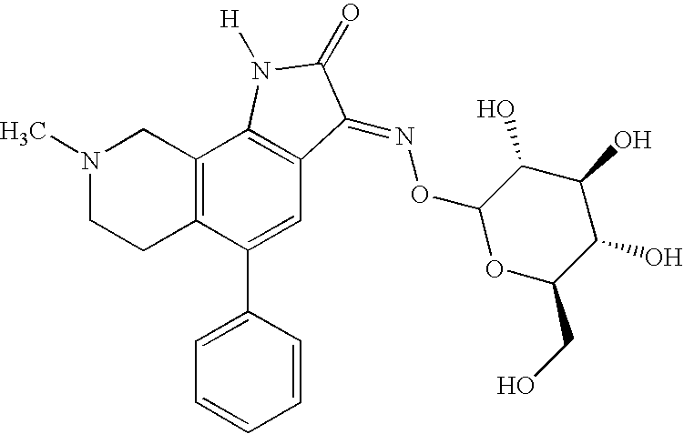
N1(C)CCC2=C(C1)C1=C(C=C2C2=CC=CC=C2)C(=NOC2OC(CO)C(O)C(O)C2O)C(=O)N1[H]
